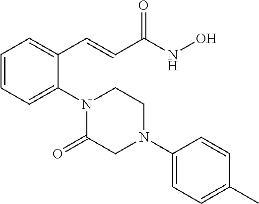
C1=CC=C(N2C(=O)CN(C3=CC=C(C)C=C3)CC2)C(C=CC(NO)=O)=C1
